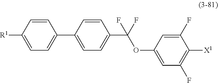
C1=CC([R1])=CC=C1C1=CC=C(C(F)(OC2=CC(F)=C([X1])C(F)=C2)F)C=C1
